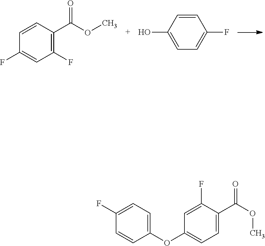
C1(C(=O)OC)=C(F)C=C(F)C=C1.C1(F)=CC=C(O)C=C1.C1=CC(F)=CC=C1OC1=CC=C(C(OC)=O)C(F)=C1
